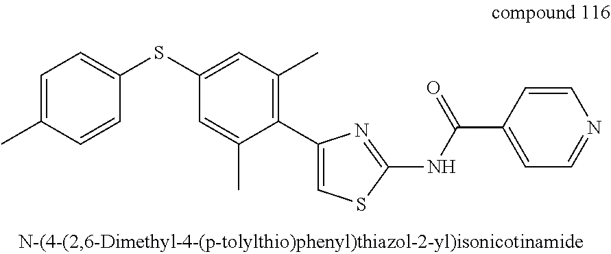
S(C1=CC(C)=C(C2=CSC(NC(C3=CC=NC=C3)=O)=N2)C(C)=C1)C1=CC=C(C)C=C1
